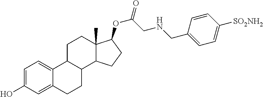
C12=CC(O)=CC=C1C1C(CC2)C2C(C)(CC1)C(OC(=O)CNCC1=CC=C([SO2NH2])C=C1)CC2
